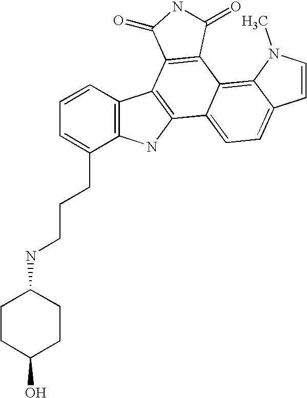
C12=C(C=CC=C1CCCNC1CCC(O)CC1)C1=C(N2)C2=CC=C3C(=C2C2=C1C(=O)NC2=O)N(C)C=C3
